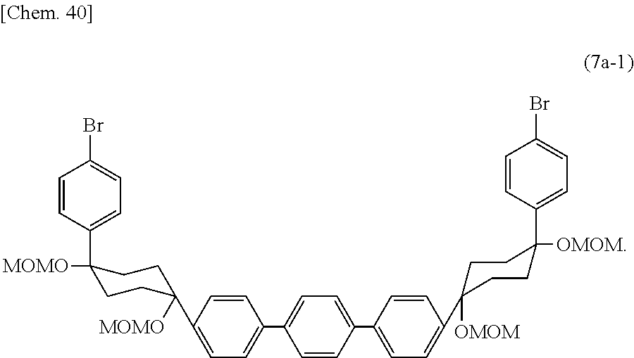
C1=CC(C2([MOMO])CCC([MOMO])(C3=CC=C(Br)C=C3)CC2)=CC=C1C1=CC=C(C2=CC=C(C3([OMOM])CCC([OMOM])(C4=CC=C(Br)C=C4)CC3)C=C2)C=C1
